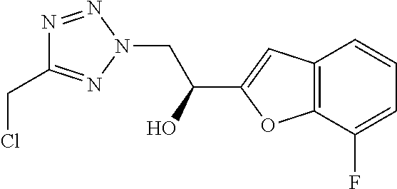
C12=C(C(F)=CC=C1)OC(C(CN1N=NC(CCl)=N1)O)=C2
